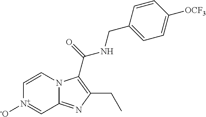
C1=CN2C(=NC(CC)=C2C(NCC2=CC=C([OCF3])C=C2)=O)C=[N+]1[-O]
